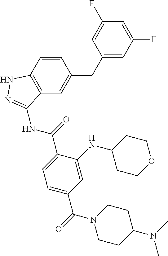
C1(F)=CC(CC2=CC3=C(C=C2)NN=C3NC(C2=CC=C(C(=O)N3CCC(N(C)C)CC3)C=C2NC2CCOCC2)=O)=CC(F)=C1
